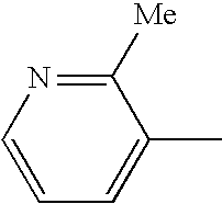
C1([Me])=NC=CC=C1C
